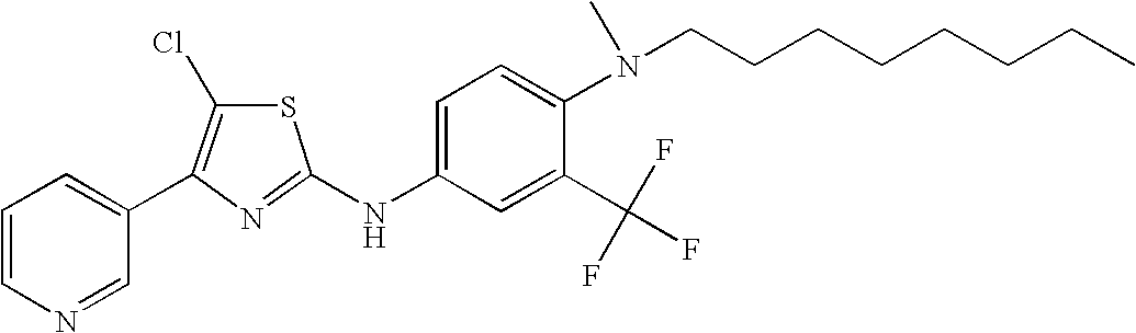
C1(C2=CC=CN=C2)=C(Cl)SC(NC2=CC=C(N(CCCCCCCC)C)C(C(F)(F)F)=C2)=N1
